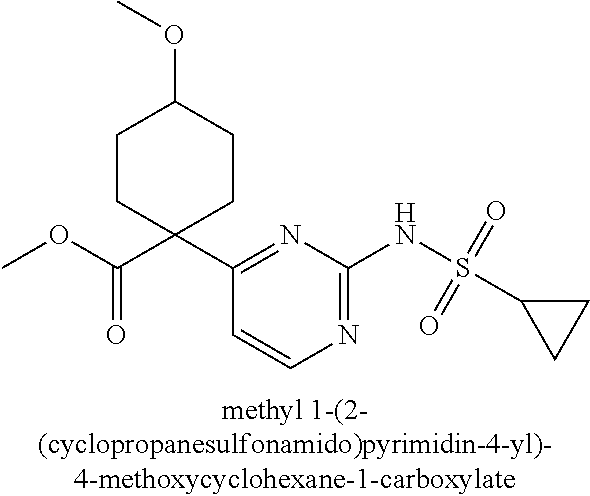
N1=C(NS(C2CC2)(=O)=O)N=C(C2(C(OC)=O)CCC(OC)CC2)C=C1
